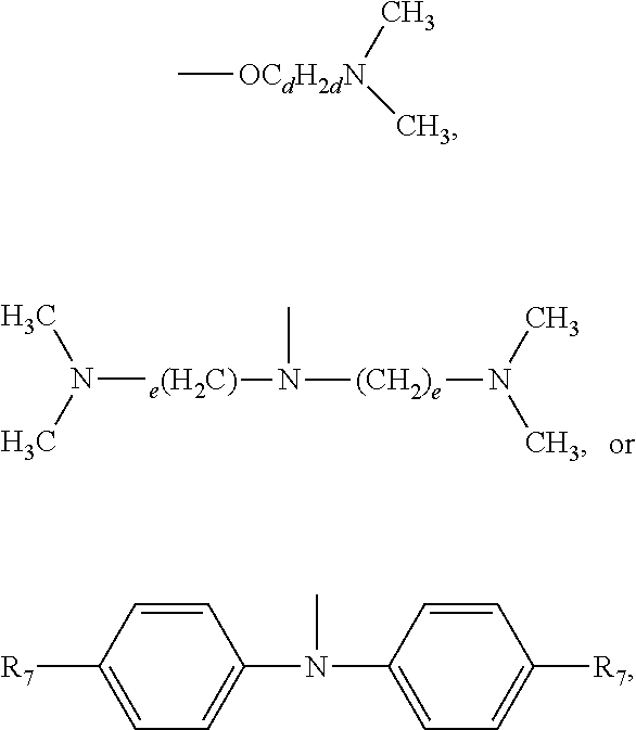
CN(C)[e(H2C)]N(C)[(CH2)e]N(C)C.[R7]C1=CC=C(N(C)C2=CC=C([R7])C=C2)C=C1.C[OCdH2dN](C)C
